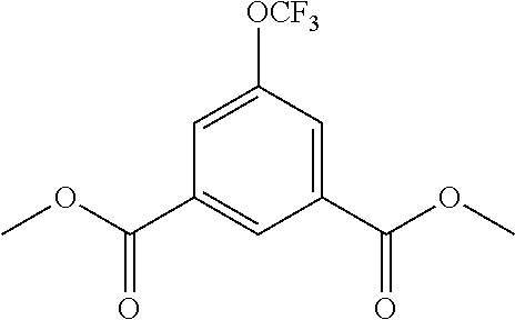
C1=C([OCF3])C=C(C(OC)=O)C=C1C(OC)=O
